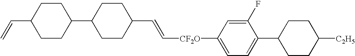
C1CC(C2CCC(C=C[CF2O]C3=CC=C(C4CCC([C2H5])CC4)C(F)=C3)CC2)CCC1C=C
